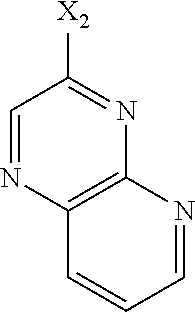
C1=NC2=C(N=C1[X2])N=CC=C2
